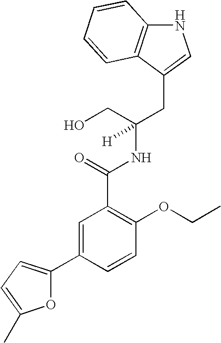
N1C2=C(C(CC(NC(C3=C(OCC)C=CC(C4=CC=C(C)O4)=C3)=O)(CO)[H])=C1)C=CC=C2
